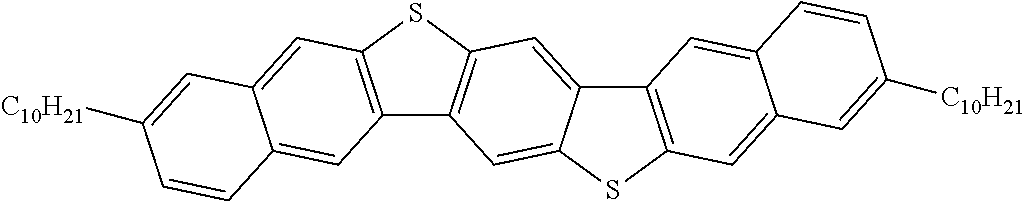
C12=C(SC3=C1C=C1C(=C3)C3=C(S1)C=C1C(=C3)C=CC([C10H21])=C1)C=C1C(=C2)C=CC([C10H21])=C1
